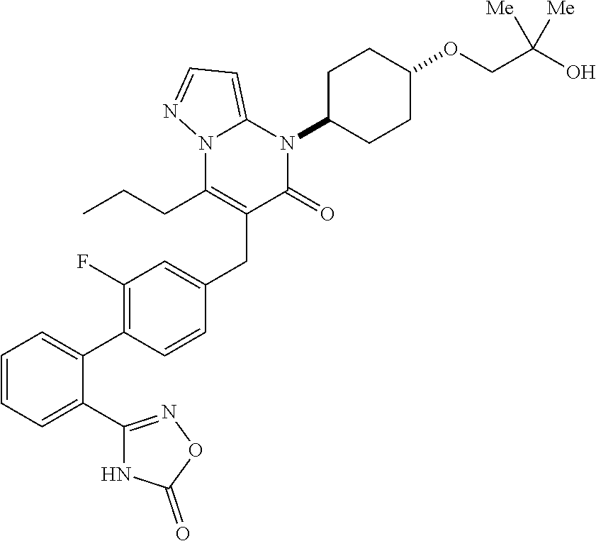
C1=C(C2=C(F)C=C(CC3=C(CCC)N4C(=CC=N4)N(C4CCC(OCC(O)([Me])[Me])CC4)C3=O)C=C2)C(C2=NOC(=O)N2)=CC=C1
